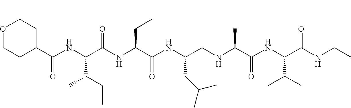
C1CC(C(NC(C(NC(C(NC(CNC(C(NC(C(NCC)=O)C(C)C)=O)C)CC(C)C)=O)CCC)=O)C(C)CC)=O)CCO1
